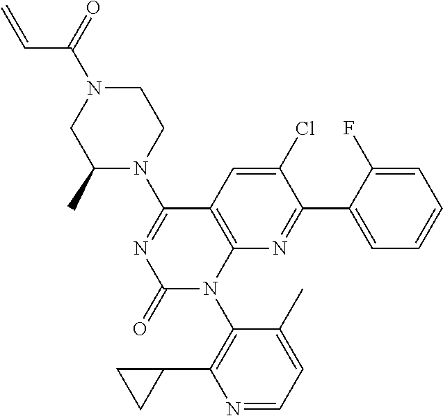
C12=C(C(N3CCN(C(C=C)=O)CC3C)=NC(=O)N1C1=C(C3CC3)N=CC=C1C)C=C(Cl)C(C1=CC=CC=C1F)=N2
